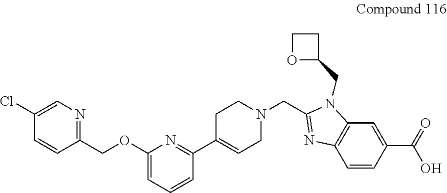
C1(Cl)=CN=C(COC2=CC=CC(C3=CCN(CC4=NC5=C(N4CC4CCO4)C=C(C(=O)O)C=C5)CC3)=N2)C=C1
